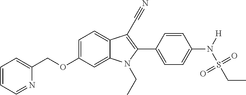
C1=C(OCC2=CC=CC=N2)C=C2C(=C1)C(C#N)=C(C1=CC=C(N(S(CC)(=O)=O)[H])C=C1)N2CC
